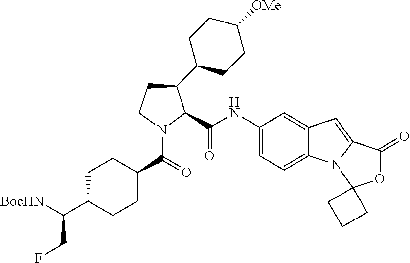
C1(C2CCC([OMe])CC2)CCN(C(=O)C2CCC(C([BocHN])CF)CC2)C1C(NC1=CC=C2C(=C1)C=C1N2C2(OC1=O)CCC2)=O
